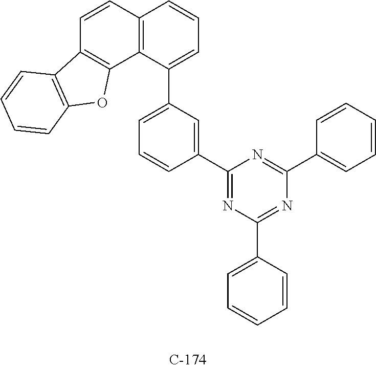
C1(C2=CC(C3=CC=CC4=C3C3=C(C=C4)C4=C(O3)C=CC=C4)=CC=C2)=NC(C2=CC=CC=C2)=NC(C2=CC=CC=C2)=N1
